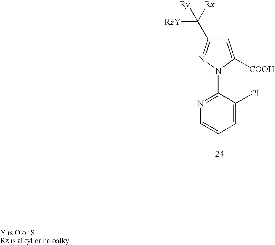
C1=C([COOH])N(C2=NC=CC=C2Cl)N=C1C([Ry])([Rx])[RzY]
